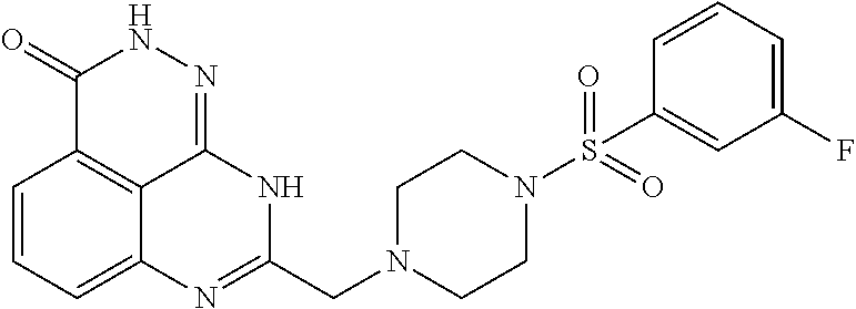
C1=CC=C2C3=C1C(=O)NN=C3NC(CN1CCN(S(=O)(=O)C3=CC(F)=CC=C3)CC1)=N2
